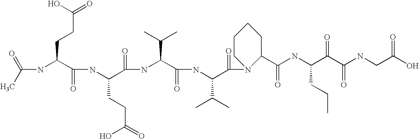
CC(=O)NC(C(NC(C(NC(C(NC(C(=O)N1CCCCC1C(=O)NC(C(C(NCC(O)=O)=O)=O)CCC)C(C)C)=O)C(C)C)=O)CCC(O)=O)=O)CCC(=O)O
